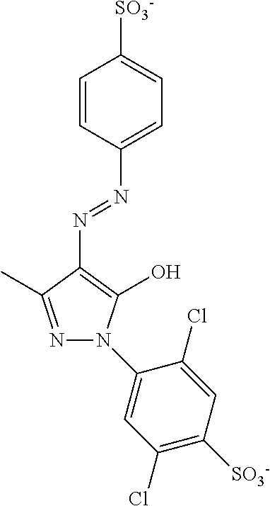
C1=CC(N=NC2=C(O)N(C3=CC(Cl)=C([SO3-])C=C3Cl)N=C2C)=CC=C1[SO3-]
